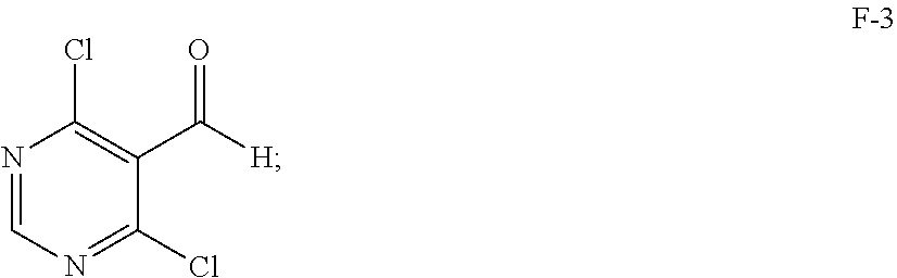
N1=CN=C(Cl)C(C([H])=O)=C1Cl
